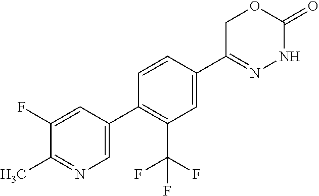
FC(F)(C1=C(C2=CN=C(C)C(F)=C2)C=CC(C2=NNC(=O)OC2)=C1)F
